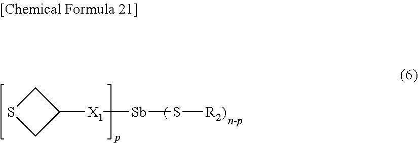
C1SCC1[X1][Sb]S[R2)]
